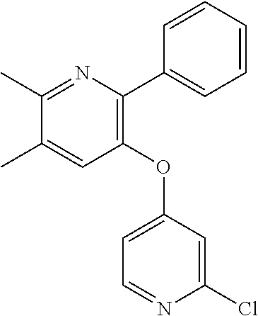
C1(C)=CC(OC2=CC=NC(Cl)=C2)=C(C2=CC=CC=C2)N=C1C
